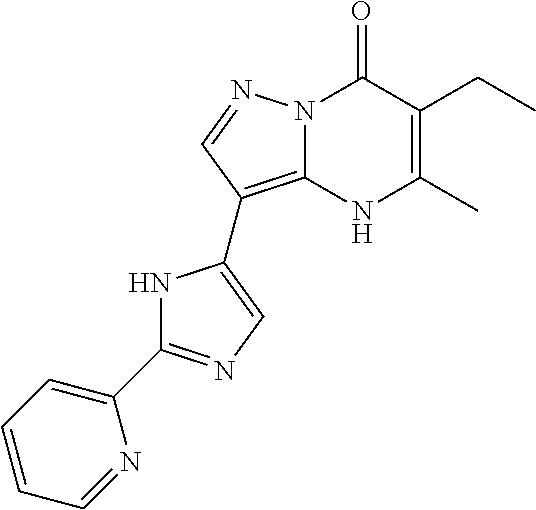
N12C(=C(C3=CN=C(C4=CC=CC=N4)N3)C=N1)NC(C)=C(CC)C2=O
